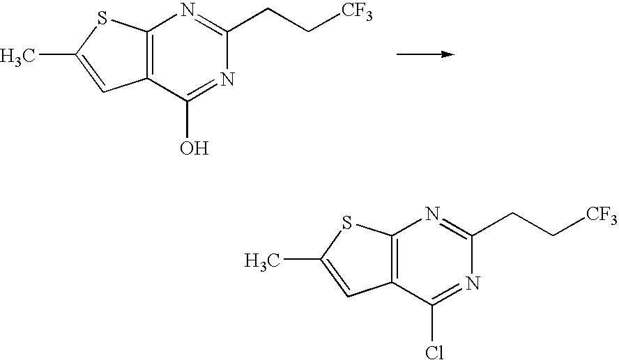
C12=C(C(O)=NC(CC[CF3])=N1)C=C(C)S2.C12=C(C(Cl)=NC(CC[CF3])=N1)C=C(C)S2
